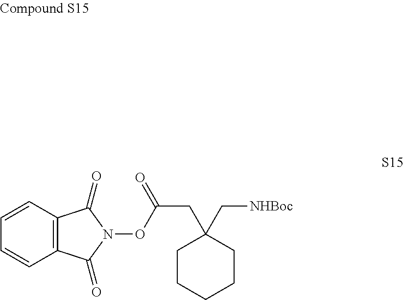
C1=CC2=C(C=C1)C(=O)N(OC(CC1(C[NHBoc])CCCCC1)=O)C2=O
